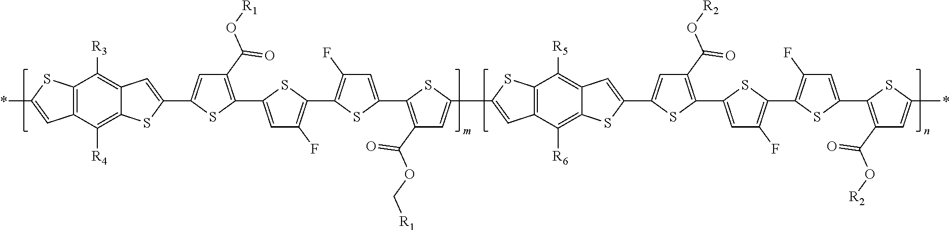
C1(C(O[R1])=O)=C(C2=CC(F)=C(C3=C(F)C=C(C4=C(C(OC[R1])=O)C=C(C5=CC6=C(C([R5])=C7C(=C6[R6])SC(C6=CC(C(O[R2])=O)=C(C8=CC(F)=C(C9=C(F)C=C(C%10=C(C(O[R2])=O)C=C(*)S%10)S9)S8)S6)=C7)S5)S4)S3)S2)SC(C2=CC3=C([R3])C4=C(C([R4])=C3S2)C=C(*)S4)=C1
